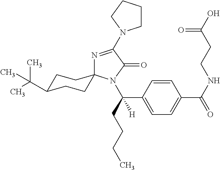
C1=CC(C(CCCC)([H])N2C(=O)C(N3CCCC3)=NC23CCC(C(C)(C)C)CC3)=CC=C1C(NCCC(O)=O)=O
